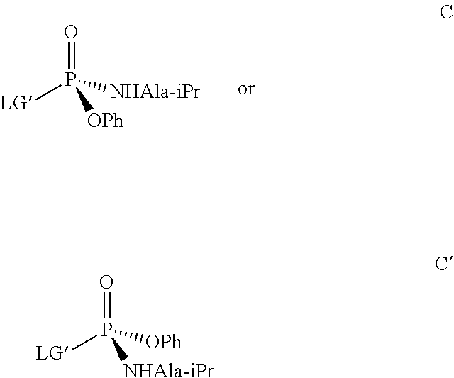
O=P([OPh])([LG])[NHAla-iPr].O=P([NHAla-iPr])([LG])[OPh]
